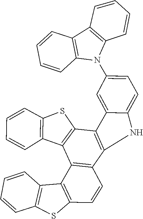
C1=CC2=C(C3=C(N2C2=CC=C4C(=C2)C2=C(N4)C4=C(C5=C2SC2=C5C=CC=C2)C2=C(C=C4)SC4=C2C=CC=C4)C=CC=C3)C=C1
